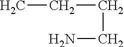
C(CN)CC
